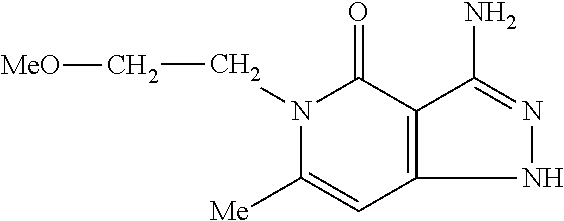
C1([Me])=CC2=C(C(=O)N1CC[MeO])C(N)=NN2
